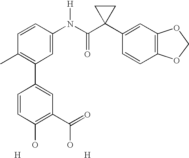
C1=CC(N(C(C2(C3=CC4=C(C=C3)OCO4)CC2)=O)[H])=CC(C2=CC(C(=O)O)=C(O)C=C2)=C1C.[H].[H]
